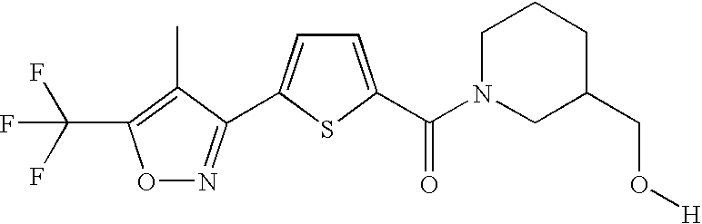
O1N=C(C2=CC=C(C(N3CC(CO[H])CCC3)=O)S2)C(C)=C1C(F)(F)F
